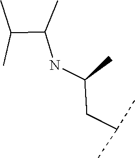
N(C(CC(C)C)C)C(C)C(C)C
